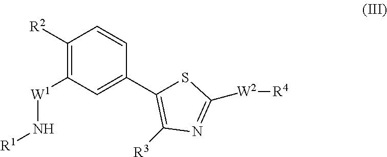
C1([R2])=C([W1]N[R1])C=C(C2=C([R3])N=C([W2][R4])S2)C=C1
